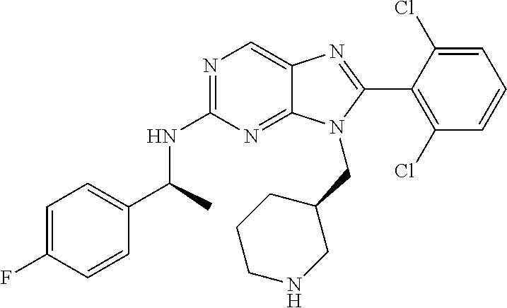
C1=C(F)C=CC(C(NC2=NC=C3C(=N2)N(CC2CCCNC2)C(C2=C(Cl)C=CC=C2Cl)=N3)C)=C1
